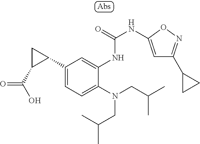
C1(C2CC2C(O)=O)=CC=C(N(CC(C)C)CC(C)C)C(NC(NC2=CC(C3CC3)=NO2)=O)=C1
